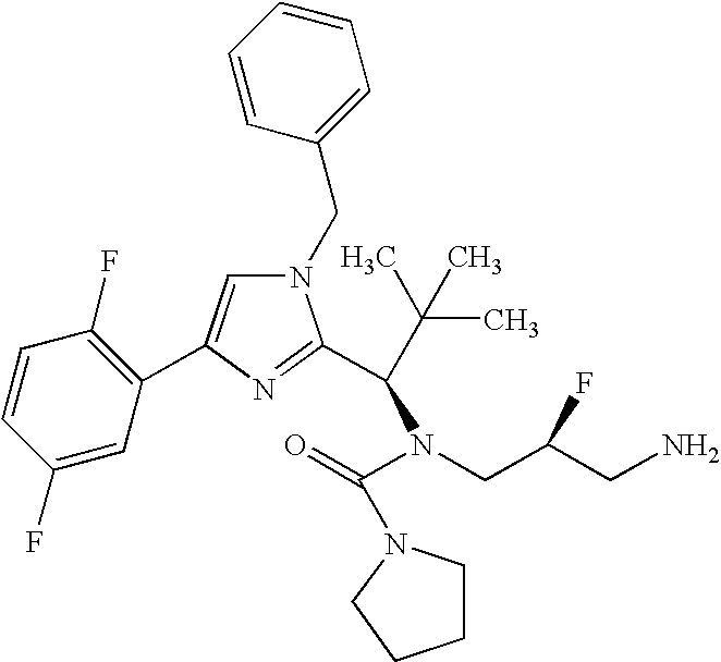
C1=CC(F)=CC(C2=CN(CC3=CC=CC=C3)C(C(C(C)(C)C)N(C(=O)N3CCCC3)CC(CN)F)=N2)=C1F
